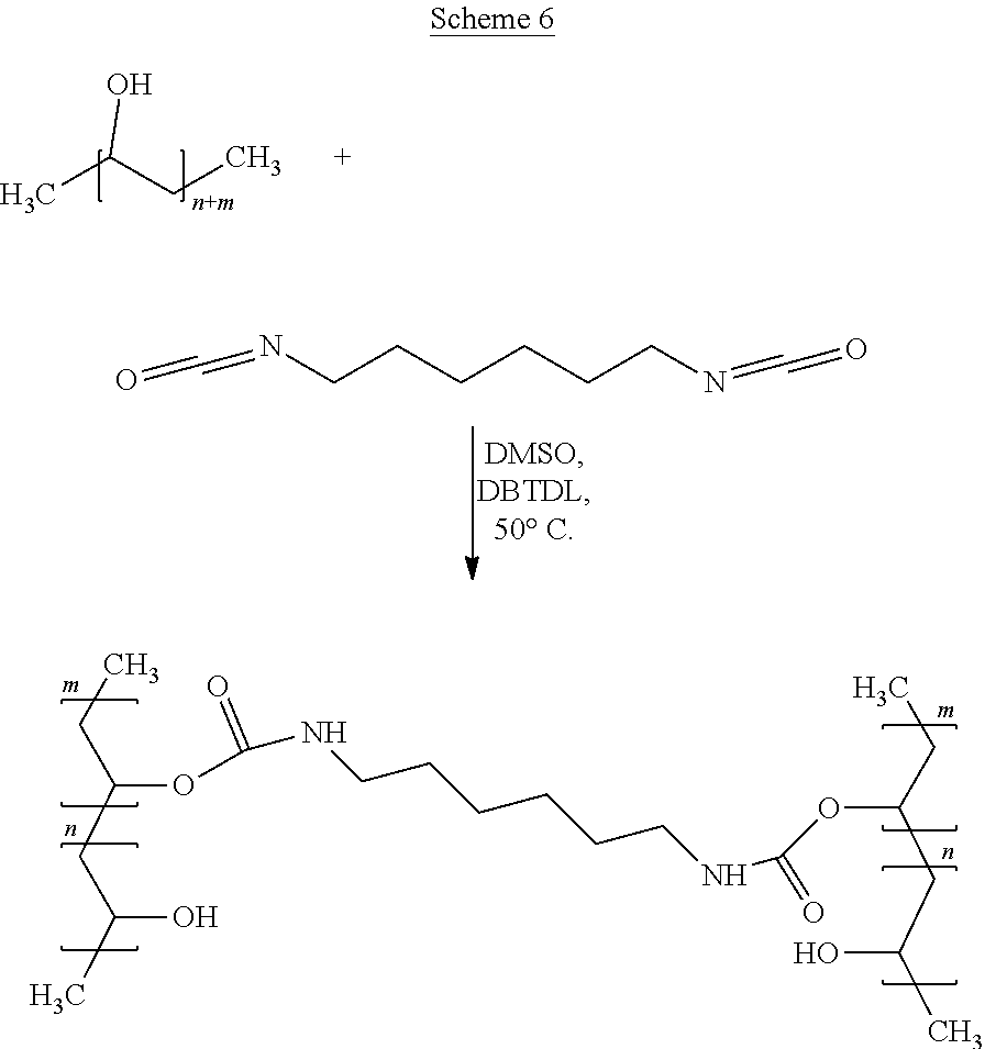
OC(CC)C.C(CC)(CC(O)C)OC(NCCCCCCNC(OC(CC)CC(O)C)=O)=O.C(CCCCCN=C=O)N=C=O
